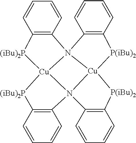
C1=CC2=C(C=C1)N13[Cu]4([(iBu)2P]2)[(iBu)2P]C2=C(N45C4=C(C=CC=C4)[P(iBu)2][Cu]15[P(iBu)2]C1=C3C=CC=C1)C=CC=C2
